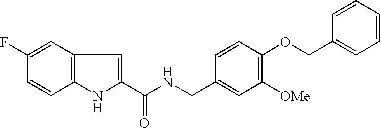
C12=C(C=C(F)C=C1)C=C(C(NCC1=CC([OMe])=C(OCC3=CC=CC=C3)C=C1)=O)N2
